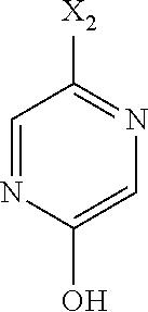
C1=C(O)N=CC([X2])=N1
